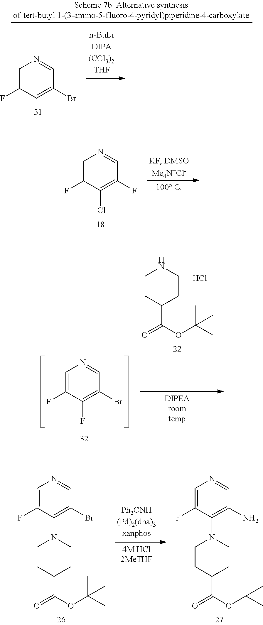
C1=C(F)C(Cl)=C(F)C=N1.C1=C(F)C(F)=C(Br)C=N1.C1CC(C(OC(C)(C)C)=O)CCN1.Cl.C1=C(F)C(N2CCC(C(OC(C)(C)C)=O)CC2)=C(Br)C=N1.C1=C(F)C(N2CCC(C(OC(C)(C)C)=O)CC2)=C(N)C=N1.C1=C(F)C=C(Br)C=N1
